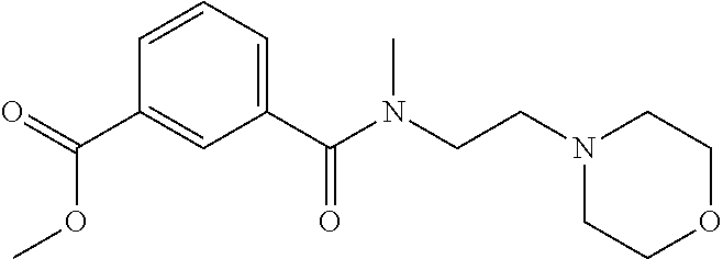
C(C1=CC(C(N(CCN2CCOCC2)C)=O)=CC=C1)(=O)OC
